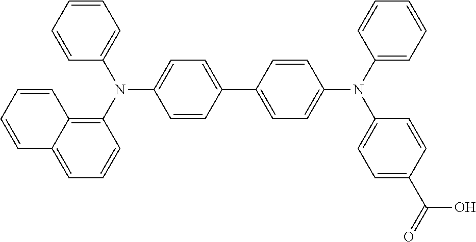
C1=C(N(C2=C3C(=CC=C2)C=CC=C3)C2=CC=CC=C2)C=CC(C2=CC=C(N(C3=CC=CC=C3)C3=CC=C(C(=O)O)C=C3)C=C2)=C1
